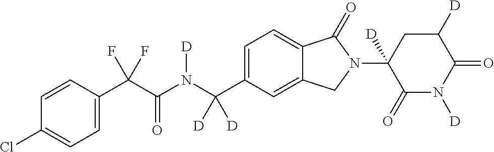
C1=CC(C(C(N(C(C2=CC=C3C(=C2)CN(C2([D])C(=O)N([D])C(=O)C([D])C2)C3=O)([D])[D])[D])=O)(F)F)=CC=C1Cl
